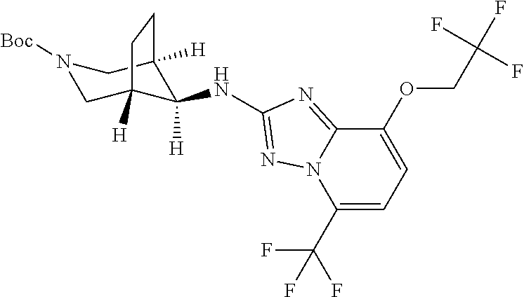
C1C2([H])C([H])(NC3=NN4C(=N3)C(OCC(F)(F)F)=CC=C4C(F)(F)F)C([H])(CN1[Boc])CC2
